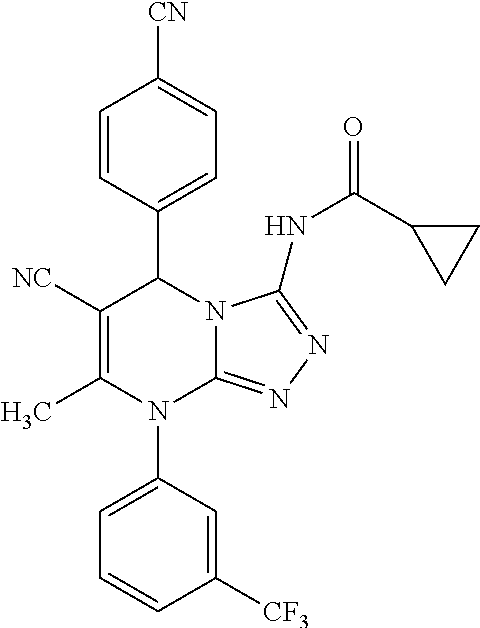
C1=CC(C2C([NC])=C(C)N(C3=CC=CC([CF3])=C3)C3=NN=C(NC(C4CC4)=O)N23)=CC=C1[CN]
